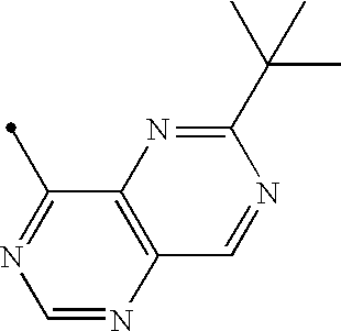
C12=C(N=CN=C1C)C=NC(C(C)(C)C)=N2
